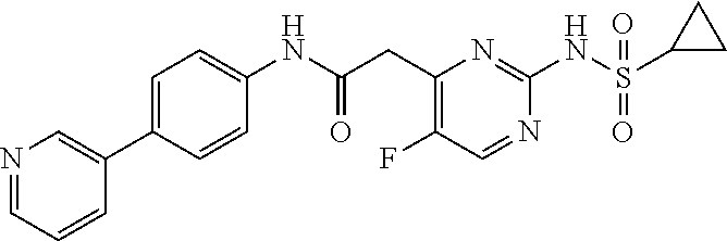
C1(CC(NC2=CC=C(C3=CN=CC=C3)C=C2)=O)=C(F)C=NC(NS(C2CC2)(=O)=O)=N1
